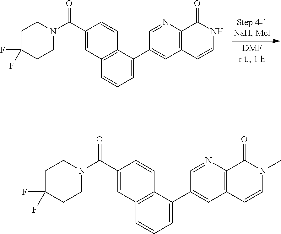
C1C(F)(F)CCN(C(C2=CC3=C(C=C2)C(C2=CC4=C(N=C2)C(=O)NC=C4)=CC=C3)=O)C1.C1C(F)(F)CCN(C(C2=CC3=C(C=C2)C(C2=CC4=C(N=C2)C(=O)N(C)C=C4)=CC=C3)=O)C1
